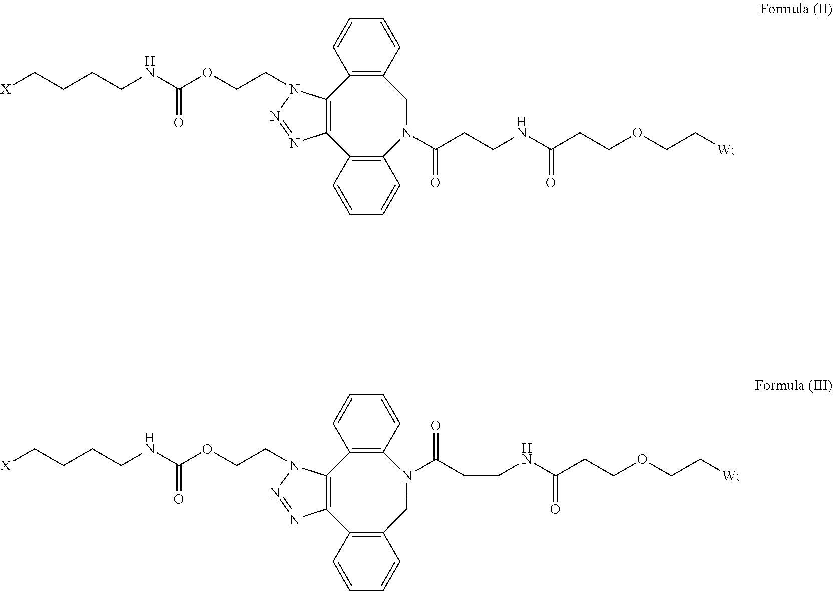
C(COCCC(NCCC(=O)N1CC2=C(C3=C(C4=C1C=CC=C4)N=NN3CCOC(NCCCC[X])=O)C=CC=C2)=O)[W].C1C2=C(C3=C(C4=C(C=CC=C4)N1C(CCNC(CCOCC[W])=O)=O)N(CCOC(NCCCC[X])=O)N=N3)C=CC=C2
